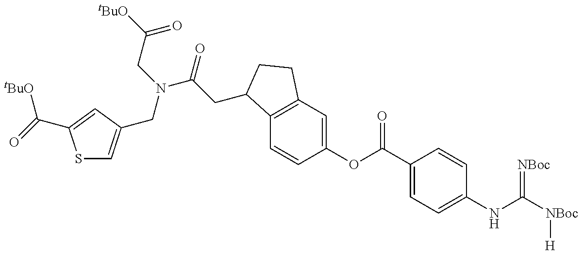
S1C=C(CN(CC(=O)[tBuO])C(=O)CC2C3=C(C=C(OC(=O)C4=CC=C(NC(=[NBoc])[NBoc][H])C=C4)C=C3)CC2)C=C1C([tBuO])=O
